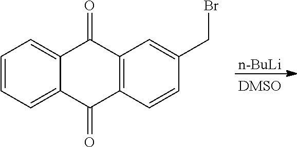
C1=CC=C2C(=C1)C(=O)C1=C(C2=O)C=CC(CBr)=C1.[n-BuLi]
